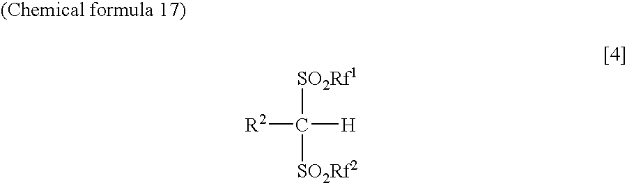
[R2]C([H])([SO2Rf2])[SO2Rf1]
